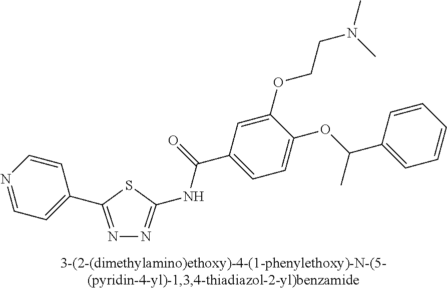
N1=C(C2=CC=NC=C2)SC(NC(=O)C2=CC=C(OC(C)C3=CC=CC=C3)C(OCCN(C)C)=C2)=N1
